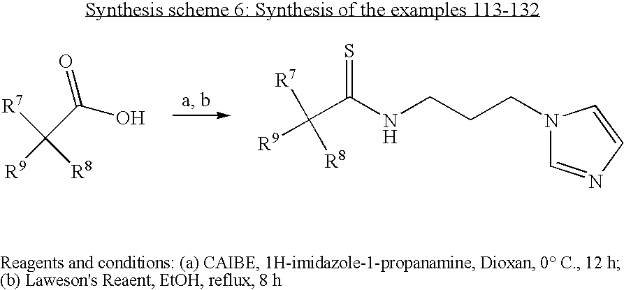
O=C(C([R9])([R7])[R8])O.N1(CCCNC(C([R9])([R7])[R8])=S)C=NC=C1
